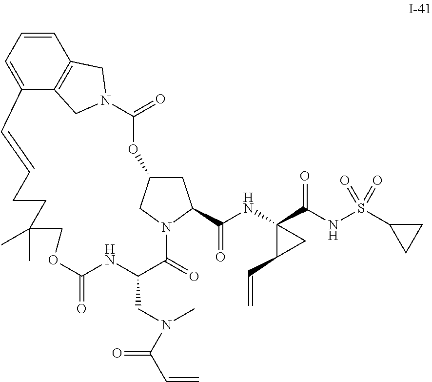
C1=CC=C2C3=C1CN(C3)C(=O)OC1CC(C(NC3(C(NS(C4CC4)(=O)=O)=O)C(C=C)C3)=O)N(C1)C(=O)C(CN(C(C=C)=O)C)NC(=O)OCC(C)(C)CCC=C2
